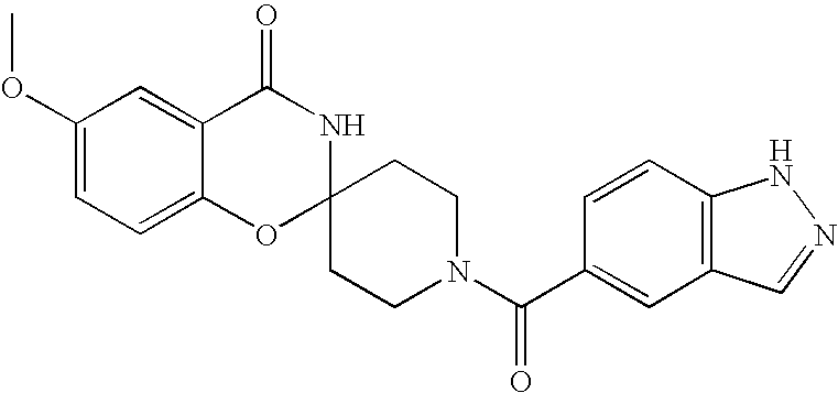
C1(OC)=CC=C2C(=C1)C(=O)NC1(O2)CCN(C(=O)C2=CC3=C(C=C2)NN=C3)CC1
